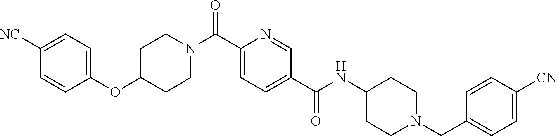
N(C(C1=CC=C(C(=O)N2CCC(OC3=CC=C([CN])C=C3)CC2)N=C1)=O)C1CCN(CC2=CC=C([CN])C=C2)CC1
